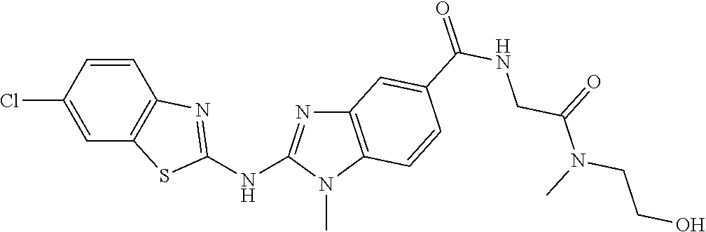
C1(Cl)=CC2=C(C=C1)N=C(NC1=NC3=C(N1C)C=CC(C(NCC(N(CCO)C)=O)=O)=C3)S2
